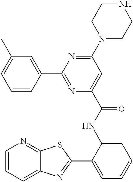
C1=CC=C2C(=N1)SC(C1=CC=CC=C1NC(=O)C1=CC(N3CCNCC3)=NC(C3=CC(C)=CC=C3)=N1)=N2
